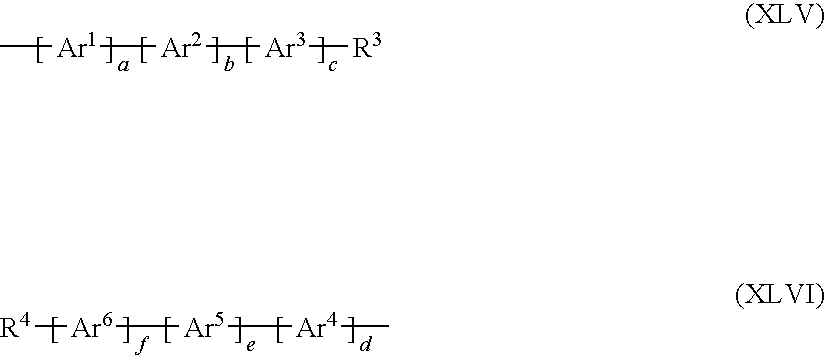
[Ar1]([Ar2][Ar3][R3])C.[R4][Ar6][Ar5][Ar4]C
